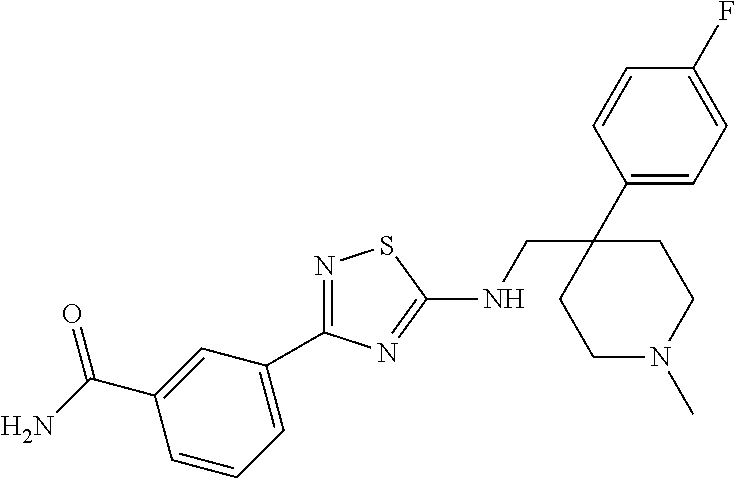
N1=C(C2=CC=CC(C(N)=O)=C2)N=C(NCC2(C3=CC=C(F)C=C3)CCN(C)CC2)S1
